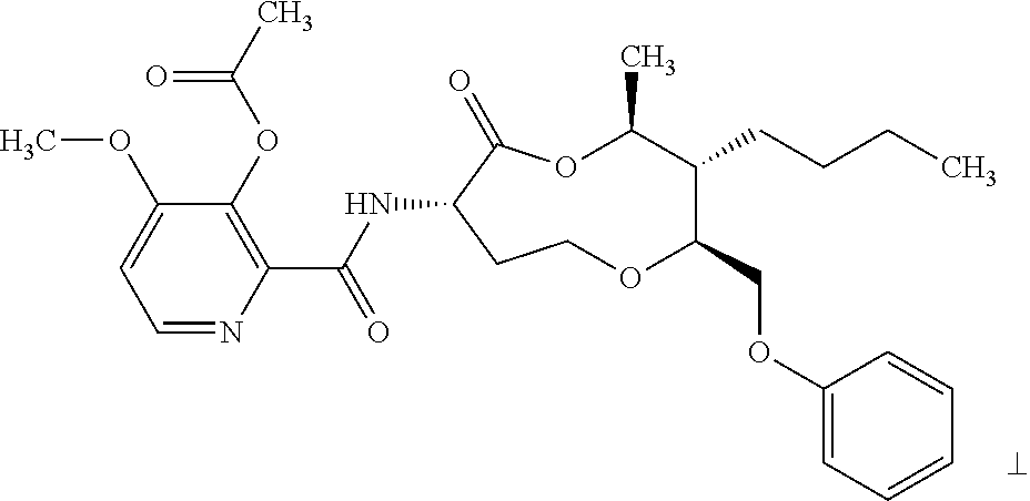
C1=NC(C(NC2C(=O)OC(C)C(CCCC)C(COC3=CC=CC=C3)OCC2)=O)=C(OC(C)=O)C(OC)=C1
